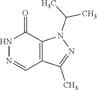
N1=CC2=C(C(=O)N1)N(C(C)C)N=C2C
